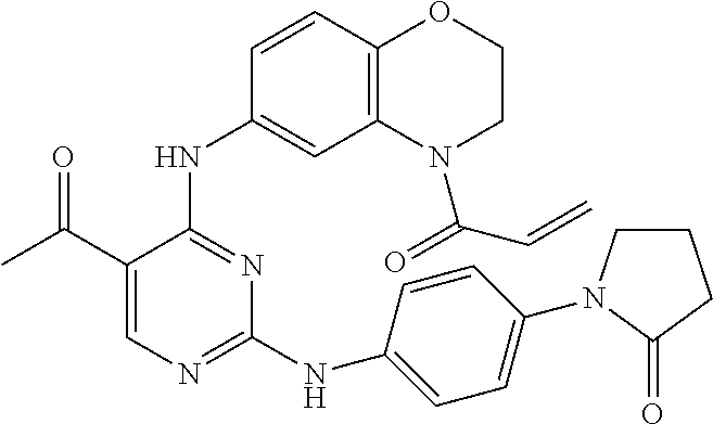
C1(C(C)=O)=CN=C(NC2=CC=C(N3CCCC3=O)C=C2)N=C1NC1=CC2=C(C=C1)OCCN2C(=O)C=C
